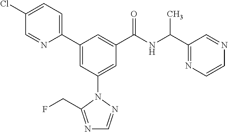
C1(C2=CC(N3N=CN=C3CF)=CC(C(NC(C3=NC=CN=C3)C)=O)=C2)=CC=C(Cl)C=N1
